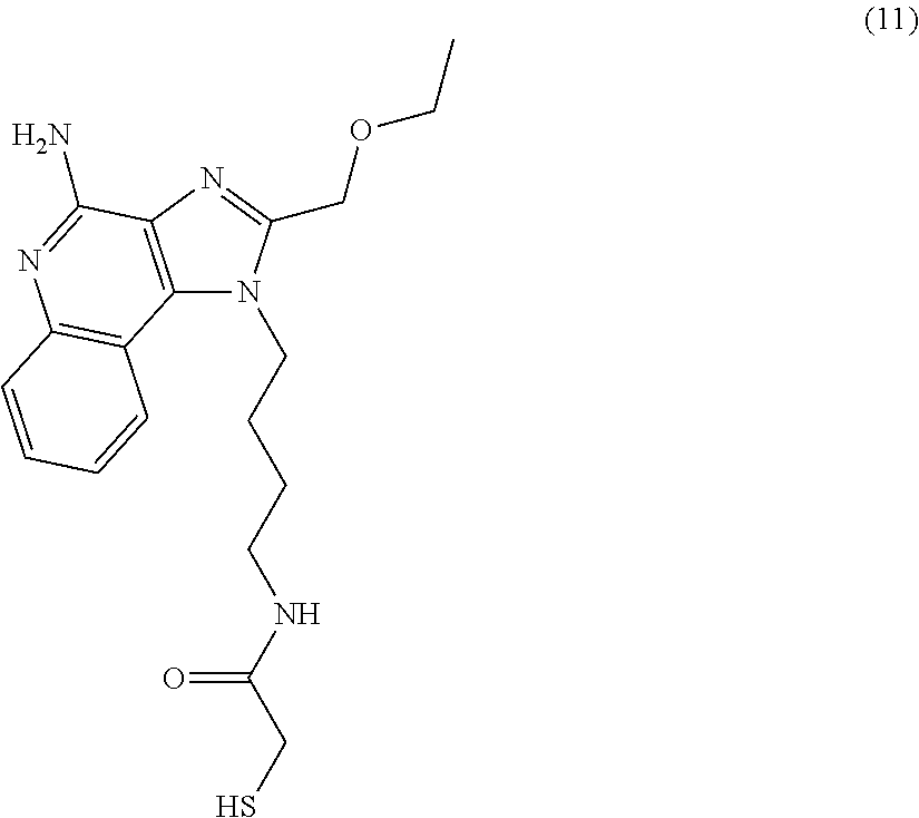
C12=C(N=C(COCC)N1CCCCNC(CS)=O)C(N)=NC1=C2C=CC=C1
